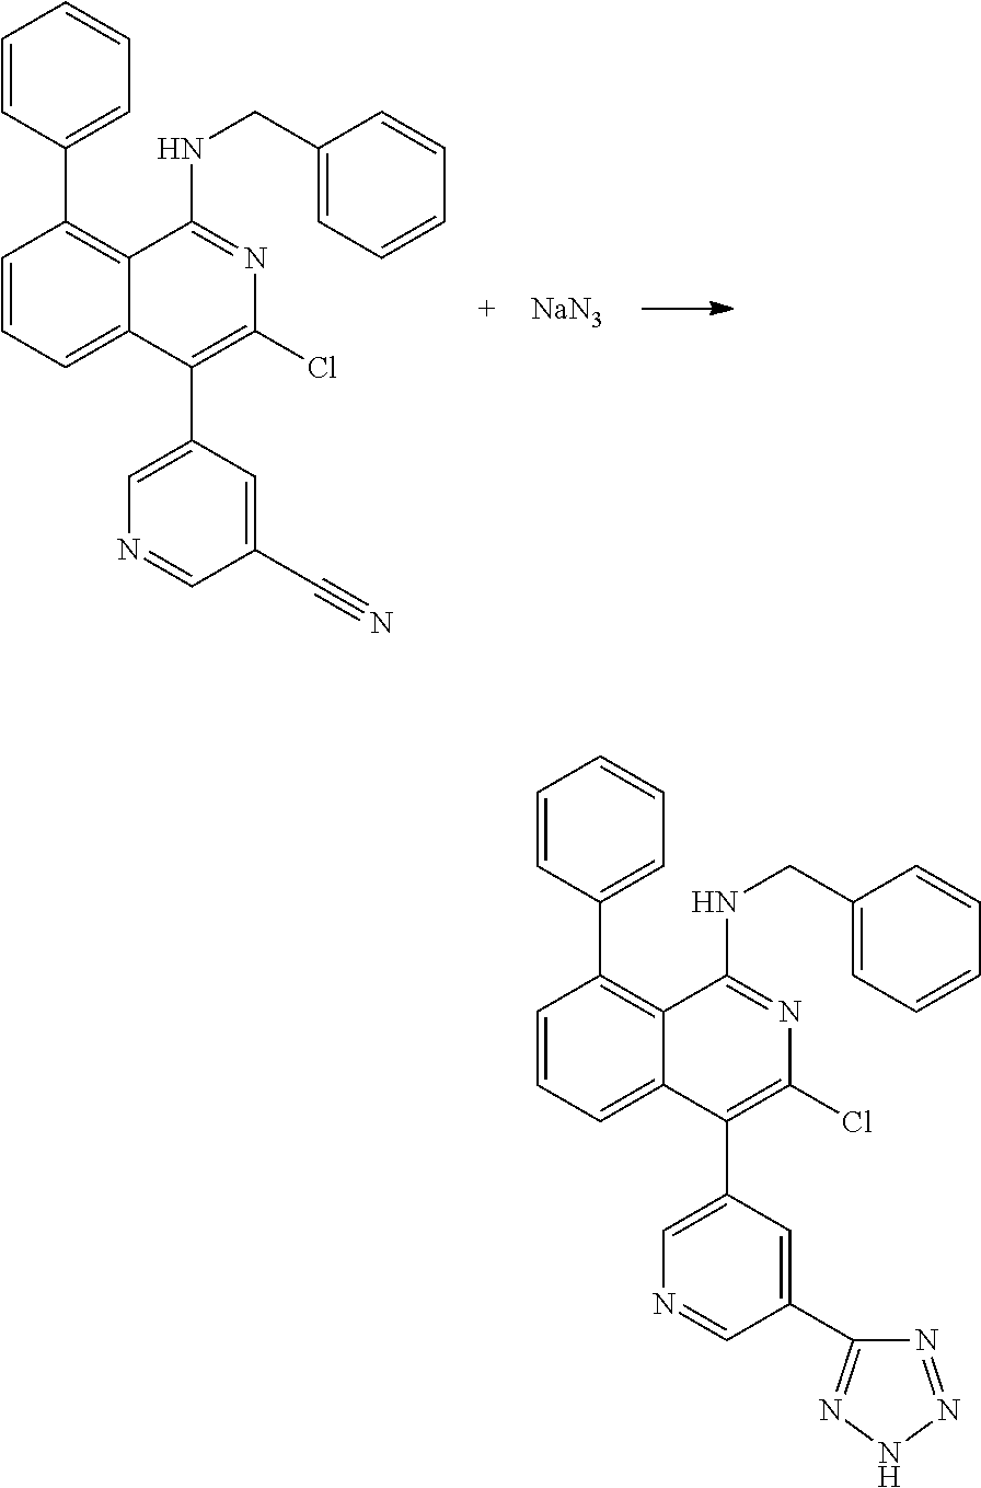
C1=CC=C2C(=C1C1=CC=CC=C1)C(NCC1=CC=CC=C1)=NC(Cl)=C2C1=CN=CC(C#N)=C1.[NaN3].C1=CC=C2C(=C1C1=CC=CC=C1)C(NCC1=CC=CC=C1)=NC(Cl)=C2C1=CN=CC(C2=NNN=N2)=C1
